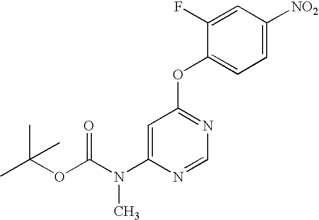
C1(F)=CC([NO2])=CC=C1OC1=NC=NC(N(C(OC(C)(C)C)=O)C)=C1
